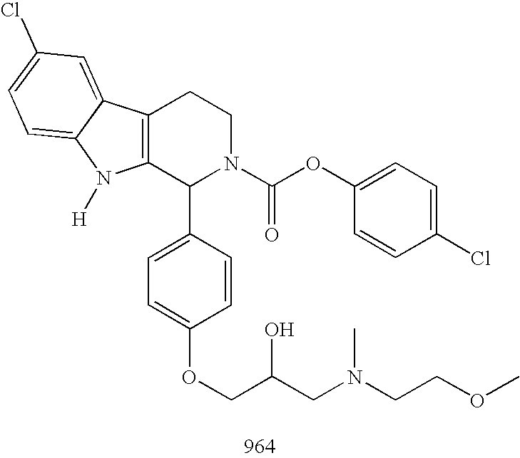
C12=C(C(C3=CC=C(OCC(CN(CCOC)C)O)C=C3)N(C(OC3=CC=C(Cl)C=C3)=O)CC1)N([H])C1=CC=C(Cl)C=C21
